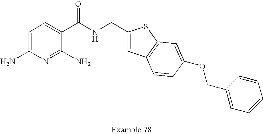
C1=C(N)N=C(N)C(C(NCC2=CC3=C(S2)C=C(OCC2=CC=CC=C2)C=C3)=O)=C1
